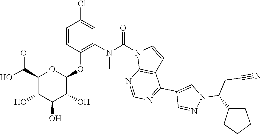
C1=NC2=C(C=CN2C(N(C)C2=C(OC3C(O)C(O)C(O)C(C(O)=O)O3)C=CC(Cl)=C2)=O)C(C2=CN(C(CC#N)C3CCCC3)N=C2)=N1
